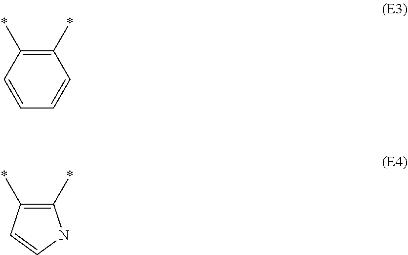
C1(*)=C(*)C=CC=C1.C1=CNC(*)=C1*
